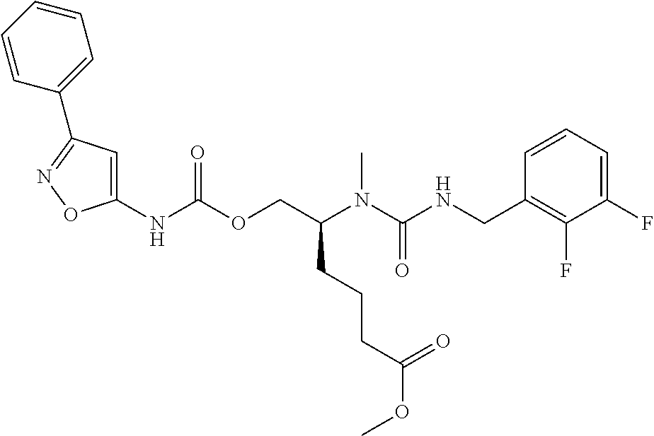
C1=CC(CNC(N(C(COC(NC2=CC(C3=CC=CC=C3)=NO2)=O)CCCC(OC)=O)C)=O)=C(F)C(F)=C1
